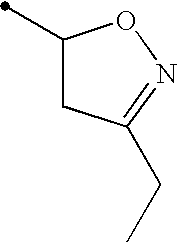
C1(C)CC(CC)=NO1
